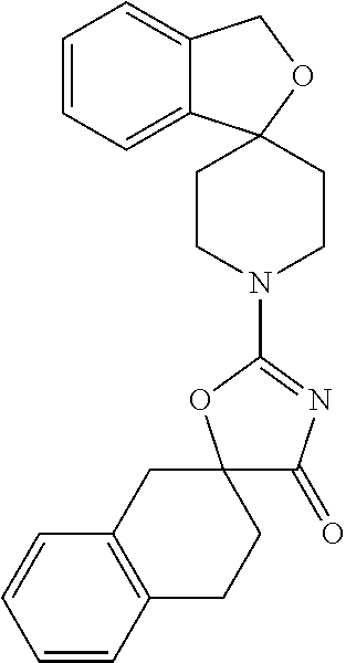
C12(C(=O)N=C(N3CCC4(CC3)C3=CC=CC=C3CO4)O1)CC1=C(CC2)C=CC=C1
